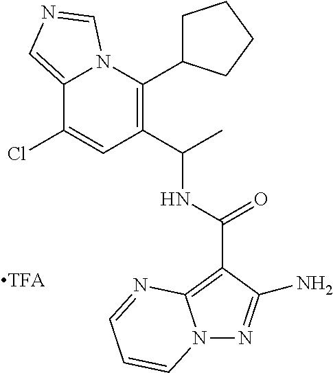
C12=CN=CN1C(C1CCCC1)=C(C(C)NC(C1=C3N(N=C1N)C=CC=N3)=O)C=C2Cl
